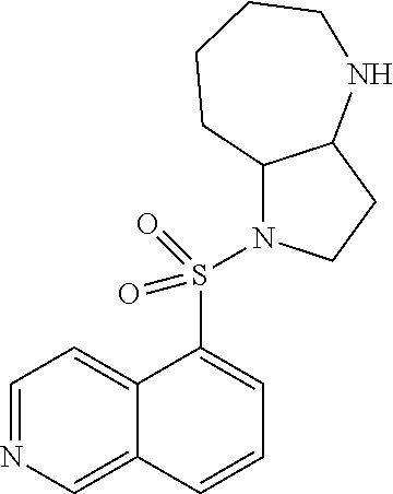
C1=NC=C2C(=C1)C(S(=O)(=O)N1C3C(CC1)NCCCC3)=CC=C2
